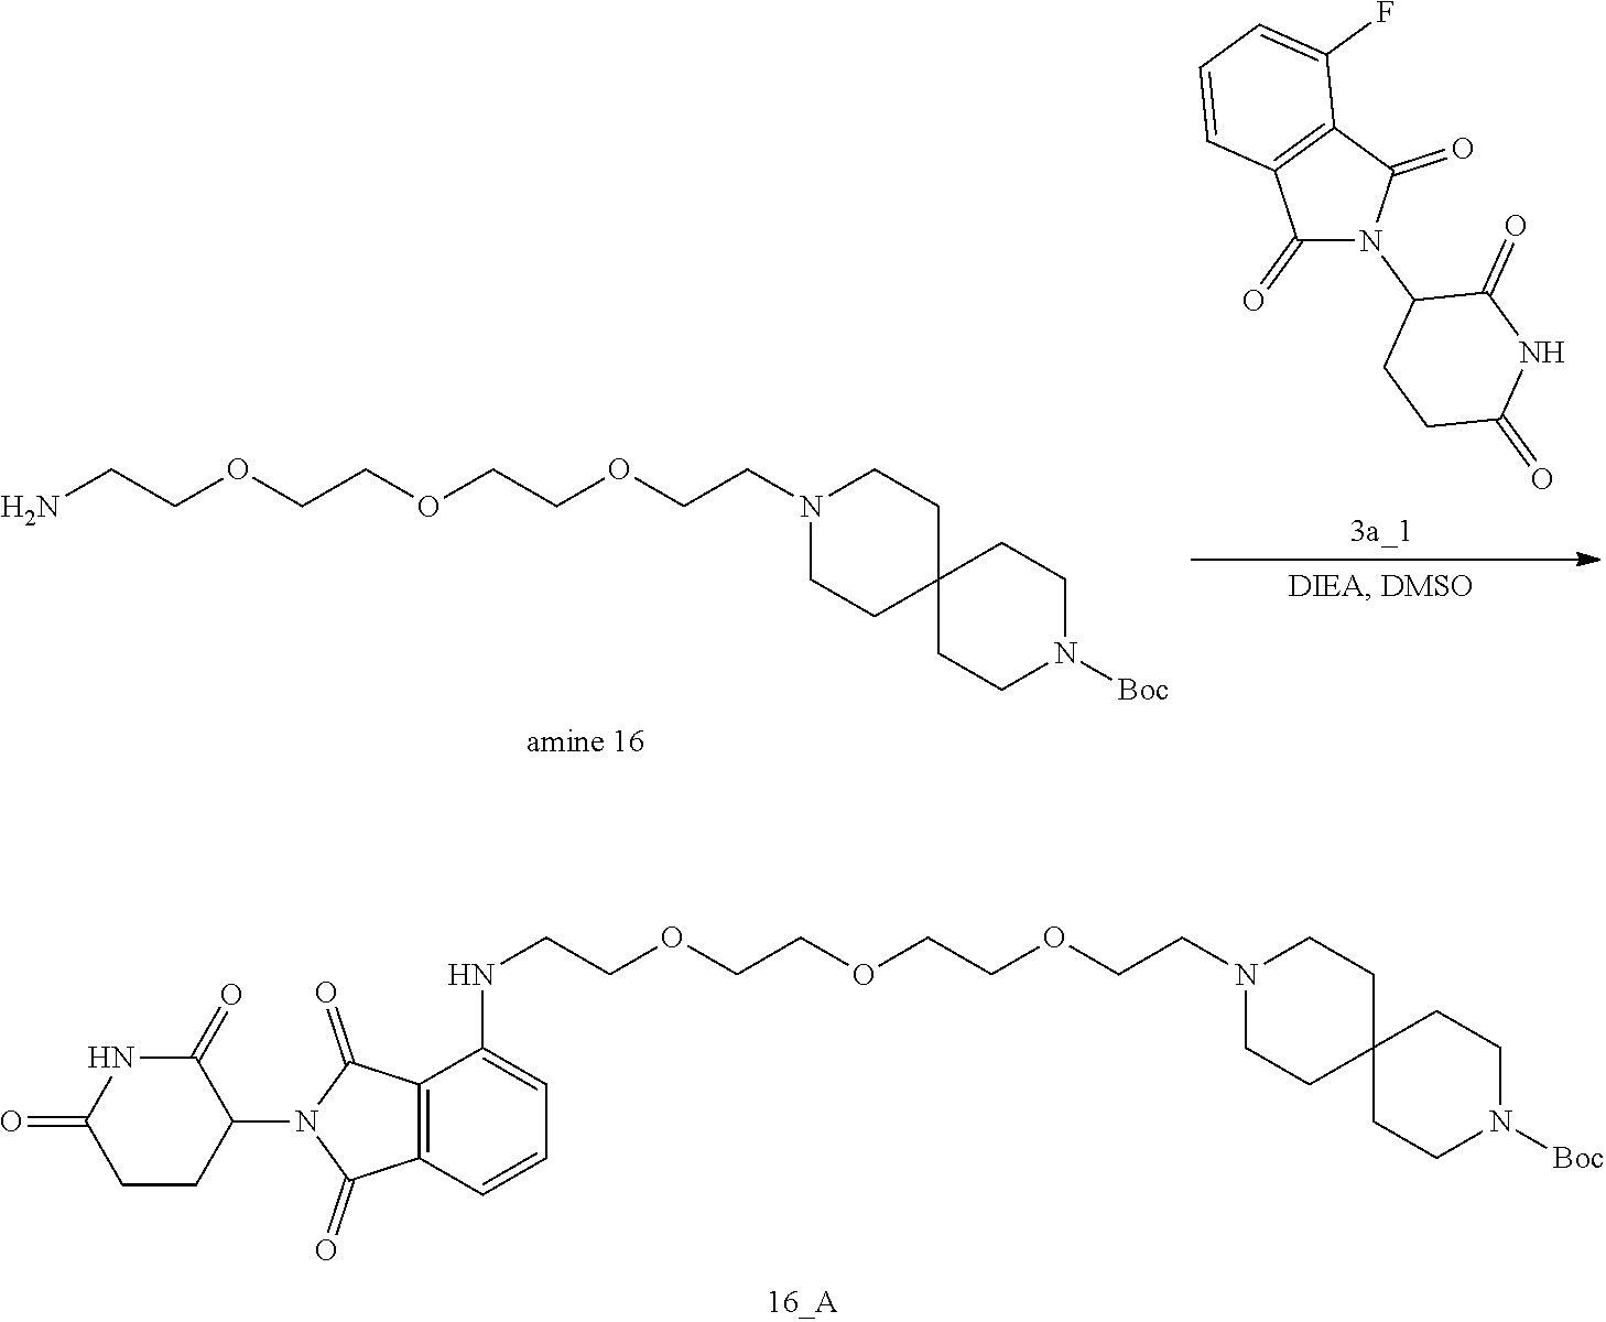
C1(=O)N(C2CCC(=O)NC2=O)C(=O)C2=C1C=CC=C2F.NCCOCCOCCOCCN1CCC2(CC1)CCN([Boc])CC2.N(CCOCCOCCOCCN1CCC2(CC1)CCN([Boc])CC2)C1=CC=CC2=C1C(=O)N(C1C(=O)NC(=O)CC1)C2=O
